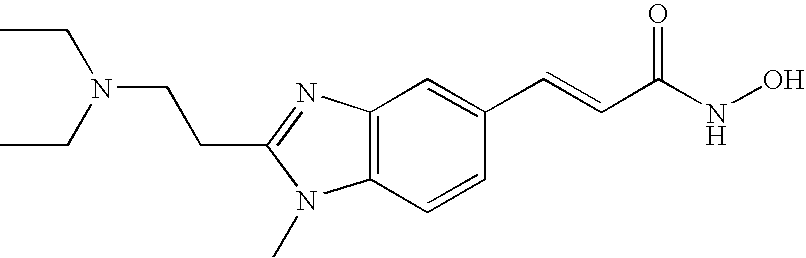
C(C1=NC2=C(C=CC(C=CC(NO)=O)=C2)N1C)CN(CC)CC
